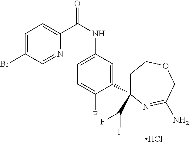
C1=C(Br)C=NC(C(=O)NC2=CC=C(F)C(C3(C(F)F)CCOCC(N)=N3)=C2)=C1.Cl
